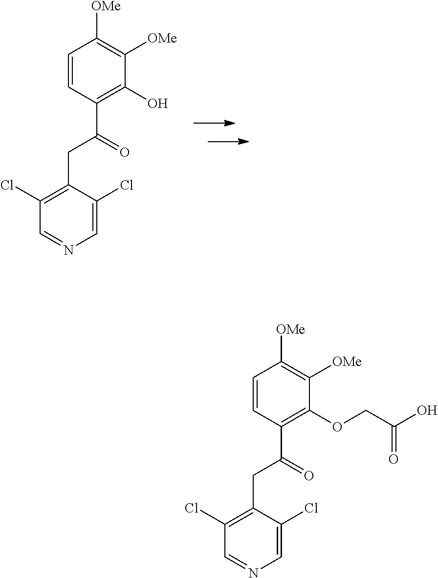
C1=CC(C(=O)CC2=C(Cl)C=NC=C2Cl)=C(OCC(O)=O)C([OMe])=C1[OMe].C1=CC(C(=O)CC2=C(Cl)C=NC=C2Cl)=C(O)C([OMe])=C1[OMe]
